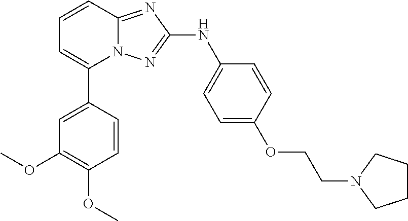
C1=CC2=NC(NC3=CC=C(OCCN4CCCC4)C=C3)=NN2C(C2=CC(OC)=C(OC)C=C2)=C1
